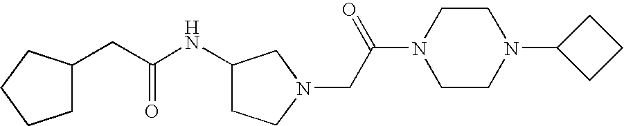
N(C1CCN(CC(N2CCN(C3CCC3)CC2)=O)C1)C(CC1CCCC1)=O
